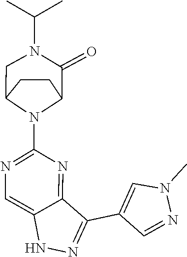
N1N=C(C2=CN(C)N=C2)C2=NC(N3C4CCC3CN(C(C)C)C4=O)=NC=C12
